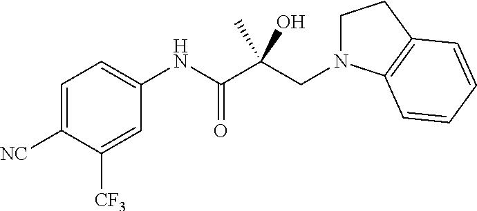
C1=C([NC])C([CF3])=CC(NC(C(CN2CCC3=C2C=CC=C3)(O)C)=O)=C1
